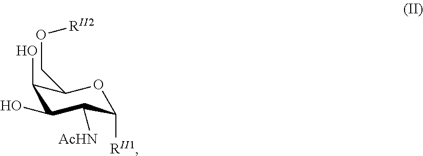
C1(O)C(O)C([AcHN])C([RII1])OC1CO[RII2]
